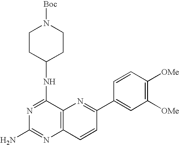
N1=C(NC2CCN([Boc])CC2)C2=C(N=C1N)C=CC(C1=CC([OMe])=C([OMe])C=C1)=N2
